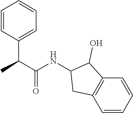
C1=CC(C(C(=O)NC2CC3=C(C2O)C=CC=C3)C)=CC=C1
